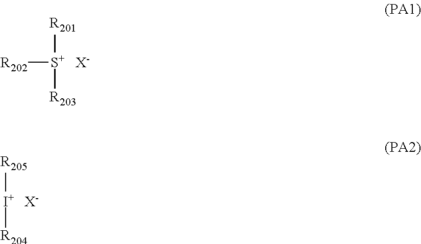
[S+]([R202])([R201])[R203].[X-].[I+]([R205])[R204].[X-]
